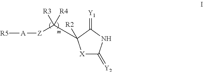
[X]1C(=[Y2])NC(=[Y1])C1(C([Z][A][R5])([R3])[R4])[R2]
